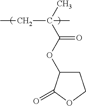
O(C(C(C)(C)CC)=O)C1CCOC1=O
